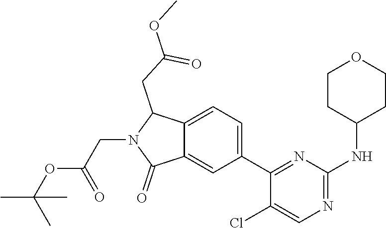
C1(C2=NC(NC3CCOCC3)=NC=C2Cl)=CC=C2C(=C1)C(=O)N(CC(OC(C)(C)C)=O)C2CC(=O)OC
